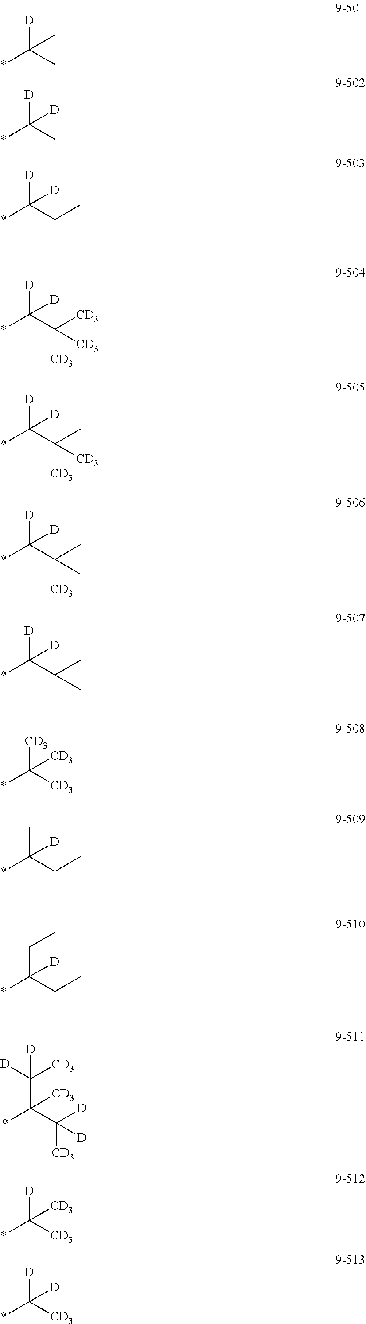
*C(C)(C)[D].*C(C)([D])[D].*C(C(C)C)([D])[D].*C(C([CD3])([CD3])[CD3])([D])[D].*C(C(C)([CD3])[CD3])([D])[D].*C(C(C)([CD3])C)([D])[D].*C(C(C)(C)C)([D])[D].*C([CD3])([CD3])[CD3].*C(C(C)C)([D])C.*C(C(C)C)([D])CC.*C(C([D])([CD3])[D])([CD3])C([D])([CD3])[D].*C([CD3])([CD3])[D].*C([CD3])([D])[D]
